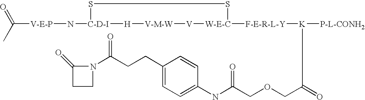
[V-E-P](N[C-D-I]1SS[W-E-C]([F-E-R-L-Y][K](C(COCC(NC2=CC=C(CCC(N3C(=O)CC3)=O)C=C2)=O)=O)[P-L-CONH2])[V][V-M-W][H]1)C(=O)C
